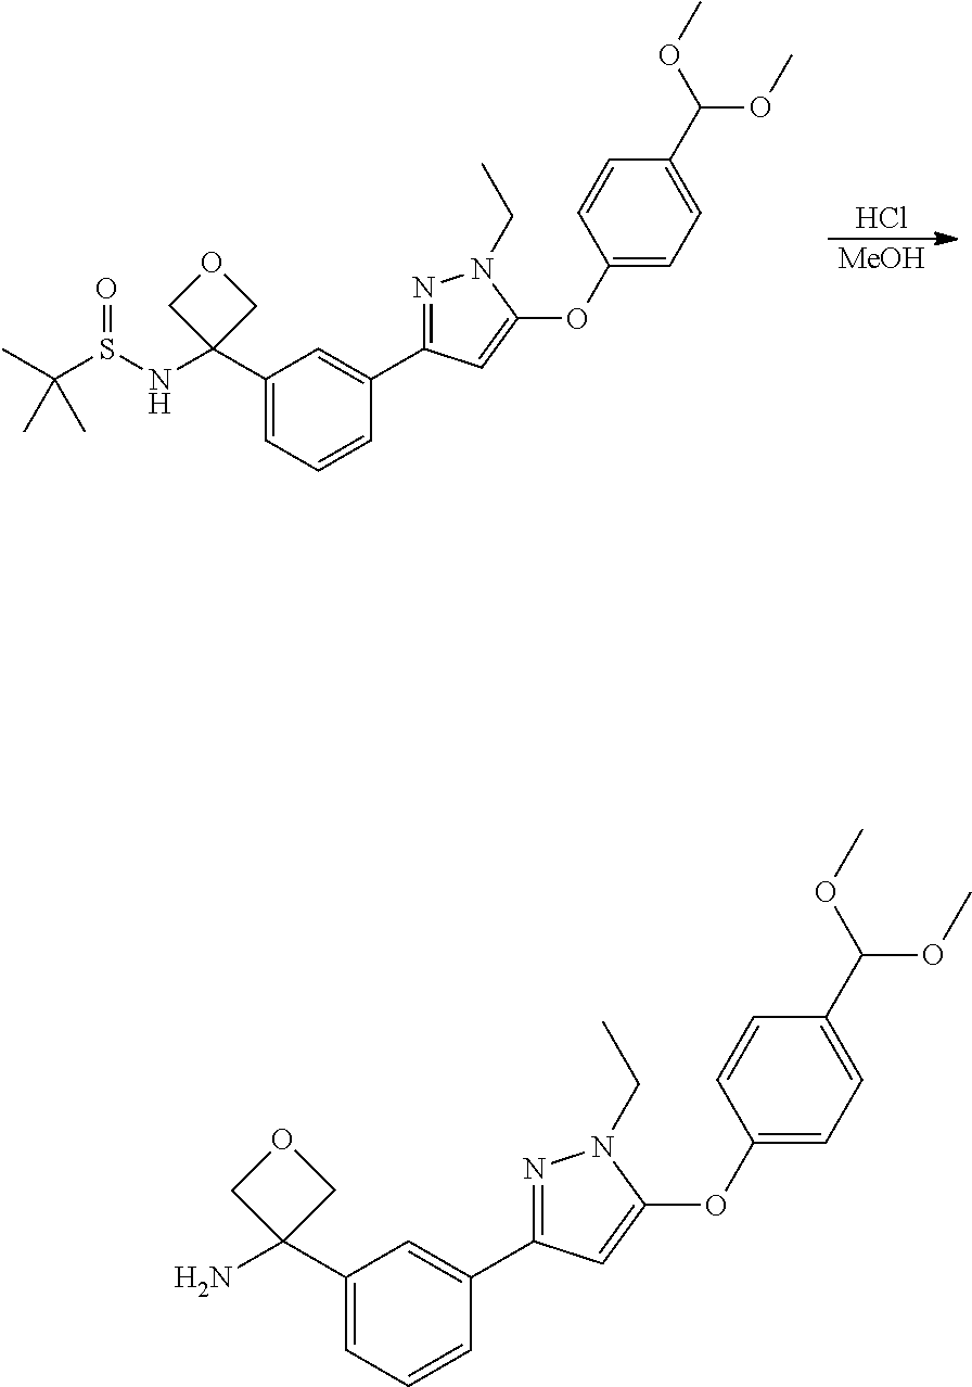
C1(C2(NS(C(C)(C)C)=O)COC2)=CC=CC(C2=NN(CC)C(OC3=CC=C(C(OC)OC)C=C3)=C2)=C1.Cl.[MeOH].C1(C2(N)COC2)=CC=CC(C2=NN(CC)C(OC3=CC=C(C(OC)OC)C=C3)=C2)=C1
